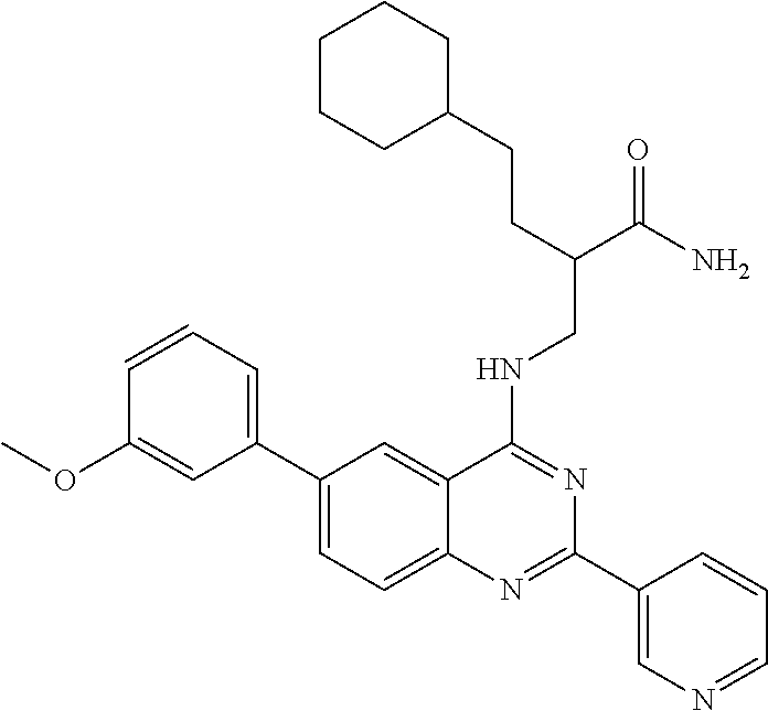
C1(C2=CC=CC(OC)=C2)=CC=C2C(=C1)C(NCC(C(N)=O)CCC1CCCCC1)=NC(C1=CN=CC=C1)=N2
